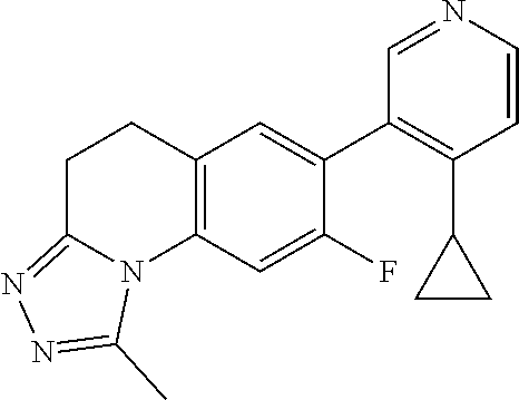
C12=C(C=C(F)C(C3=C(C4CC4)C=CN=C3)=C1)N1C(=NN=C1C)CC2
